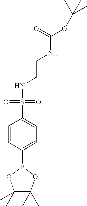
C1=CC(B2OC(C)(C)C(C)(C)O2)=CC=C1S(NCCNC(OC(C)(C)C)=O)(=O)=O
